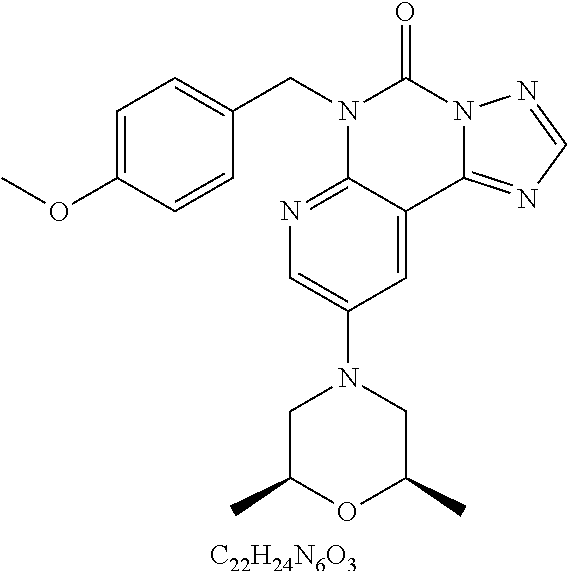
[C22H24N6O3].C1=C(OC)C=CC(CN2C3=NC=C(N4CC(C)OC(C)C4)C=C3C3=NC=NN3C2=O)=C1
